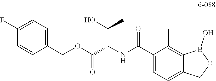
C1(F)=CC=C(COC(C(NC(C2=CC=C3C(=C2C)B(O)OC3)=O)C(O)C)=O)C=C1
